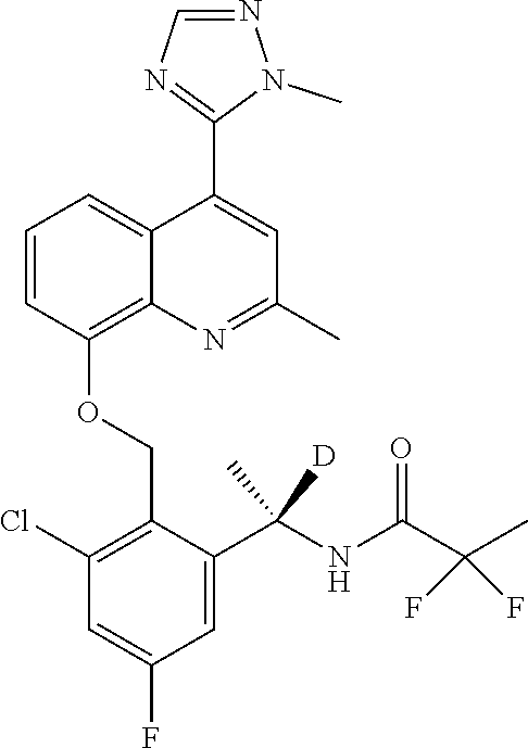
C1=CC(OCC2=C(Cl)C=C(F)C=C2C(NC(C(C)(F)F)=O)(C)[D])=C2C(=C1)C(C1=NC=NN1C)=CC(C)=N2
